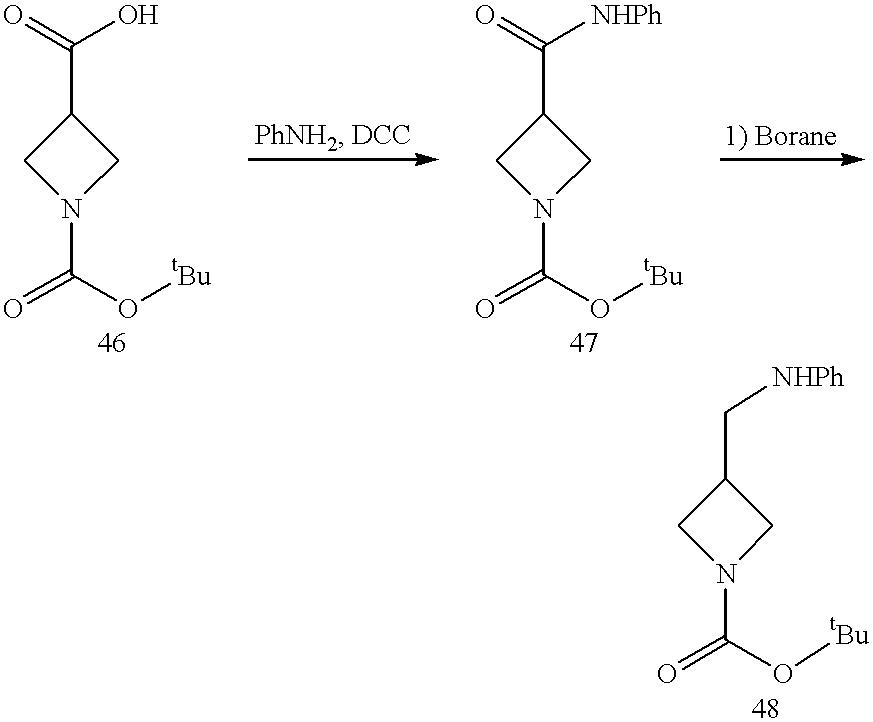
C1(C(=O)O)CN(C(=O)O[tBu])C1.C1(C(=O)[NHPh])CN(C(=O)O[tBu])C1.C1(C[NHPh])CN(C(=O)O[tBu])C1
